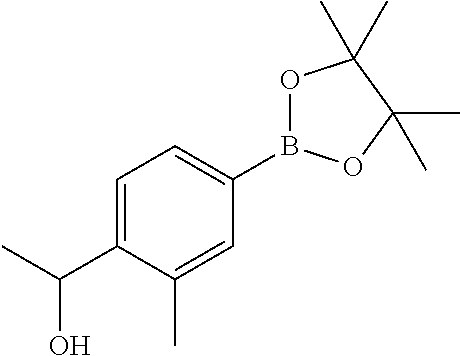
C1=C(C(C)O)C(C)=CC(B2OC(C)(C)C(C)(C)O2)=C1
